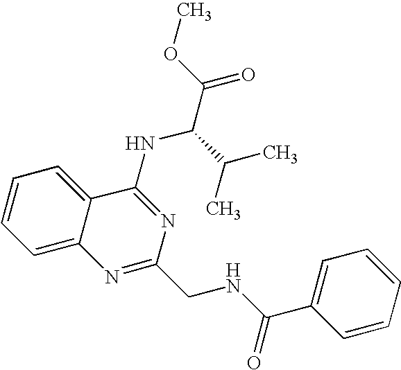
C12=CC=CC=C1C(NC(C(=O)OC)C(C)C)=NC(CNC(=O)C1=CC=CC=C1)=N2
